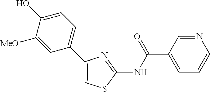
N1=CC(C(NC2=NC(C3=CC=C(O)C([MeO])=C3)=CS2)=O)=CC=C1
